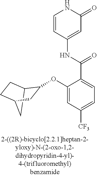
O(C1=CC([CF3])=CC=C1C(=O)NC1=CC(=O)NC=C1)C1C2CCC(C2)C1
